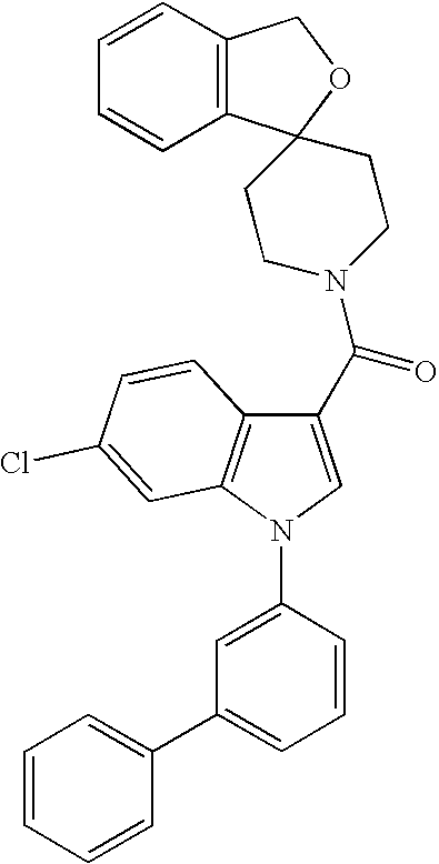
C12=C(N(C3=CC(C4=CC=CC=C4)=CC=C3)C=C1C(N1CCC3(C4=C(CO3)C=CC=C4)CC1)=O)C=C(Cl)C=C2
